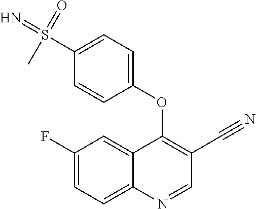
C1(F)=CC=C2C(=C1)C(OC1=CC=C(S(=N)(=O)C)C=C1)=C(C#N)C=N2
